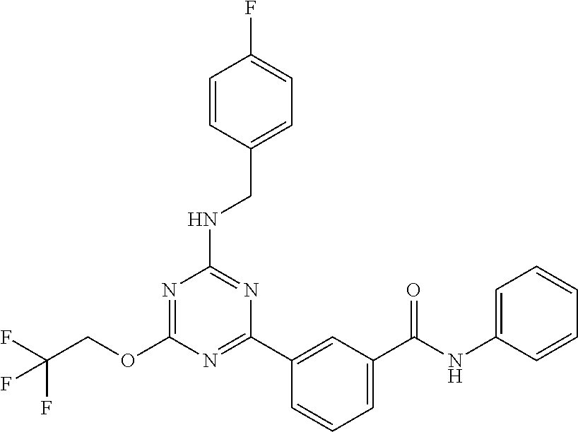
O(C1=NC(NCC2=CC=C(F)C=C2)=NC(C2=CC(C(NC3=CC=CC=C3)=O)=CC=C2)=N1)CC(F)(F)F
